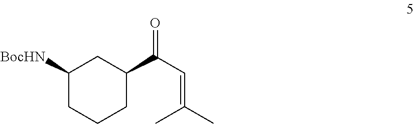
C1([BocHN])CCCC(C(C=C(C)C)=O)C1
